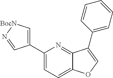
C1(C2=C[BocN]N=C2)=CC=C2C(=N1)C(C1=CC=CC=C1)=CO2
